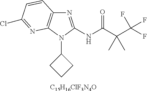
[C15H16ClF3N4O].N1=C(NC(C(C(F)(F)F)(C)C)=O)N(C2CCC2)C2=C1C=CC(Cl)=N2
